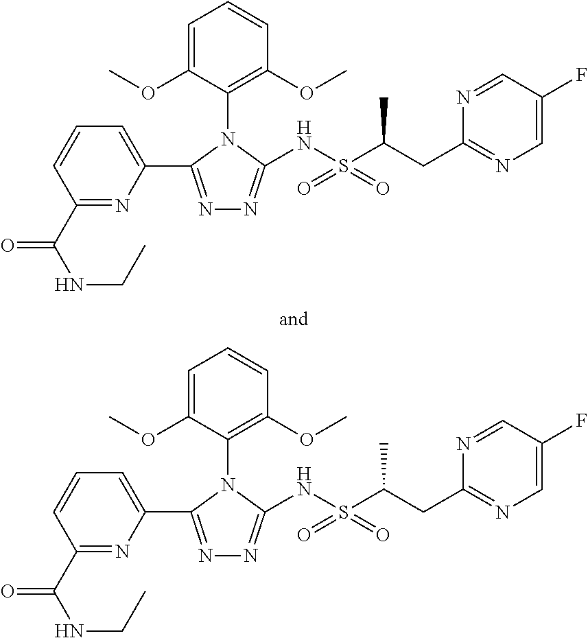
C1(C(NCC)=O)=NC(C2=NN=C(NS(C(CC3=NC=C(F)C=N3)C)(=O)=O)N2C2=C(OC)C=CC=C2OC)=CC=C1.C1(C(NCC)=O)=NC(C2=NN=C(NS(C(CC3=NC=C(F)C=N3)C)(=O)=O)N2C2=C(OC)C=CC=C2OC)=CC=C1
